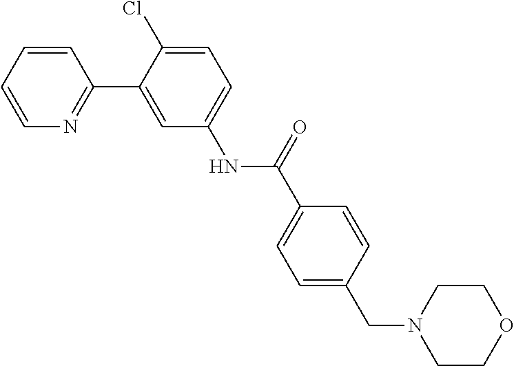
C1=CC=CN=C1C1=CC(NC(C2=CC=C(CN3CCOCC3)C=C2)=O)=CC=C1Cl
